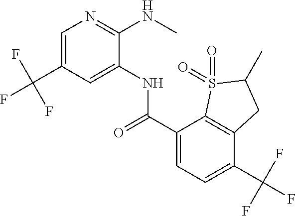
C1=C(C(F)(F)F)C=C(NC(C2=CC=C(C(F)(F)F)C3=C2S(=O)(=O)C(C)C3)=O)C(NC)=N1
